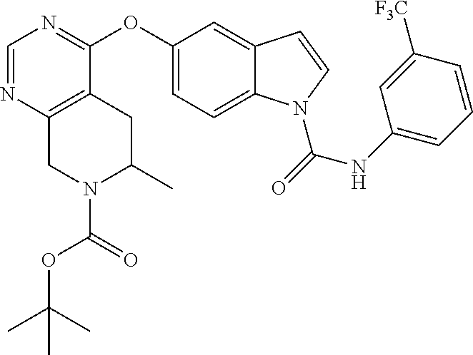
C1=NC2=C(C(OC3=CC=C4C(=C3)C=CN4C(NC3=CC=CC([F3C])=C3)=O)=N1)CC(C)N(C(OC(C)(C)C)=O)C2
